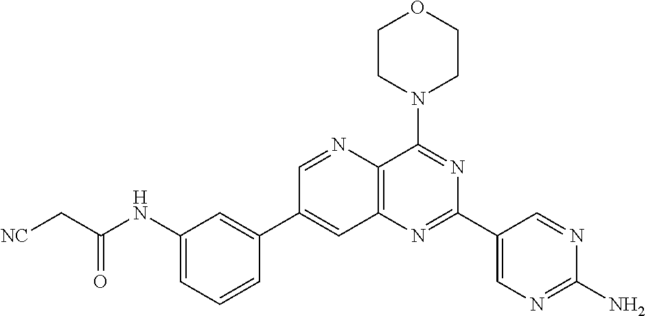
C1(NC(C[NC])=O)=CC=CC(C2=CC3=C(C(N4CCOCC4)=NC(C4=CN=C(N)N=C4)=N3)N=C2)=C1
